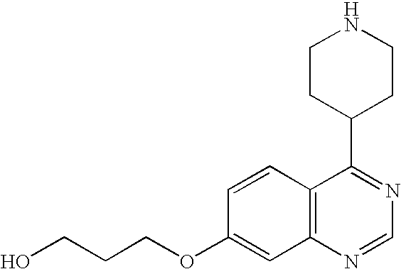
C1=CC2=C(C=C1OCCCO)N=CN=C2C1CCNCC1
